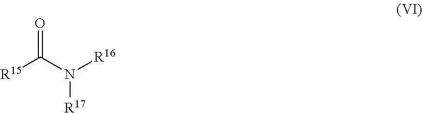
[R15]C(N([R16])[R17])=O
